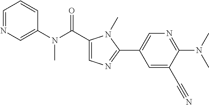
C1=CC=NC=C1N(C(C1=CN=C(C2=CN=C(N(C)C)C(C#N)=C2)N1C)=O)C
